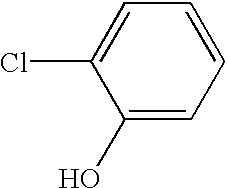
C1(O)=CC=CC=C1Cl
